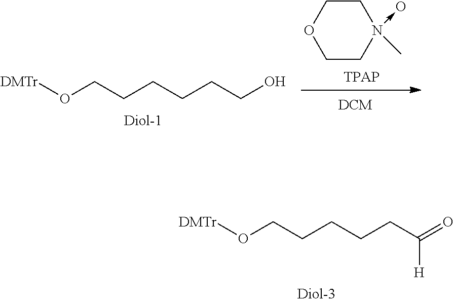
O(CCCCCC(=O)[H])[DMTr].O(CCCCCCO)[DMTr].C1OCCN(C)(->O)C1
